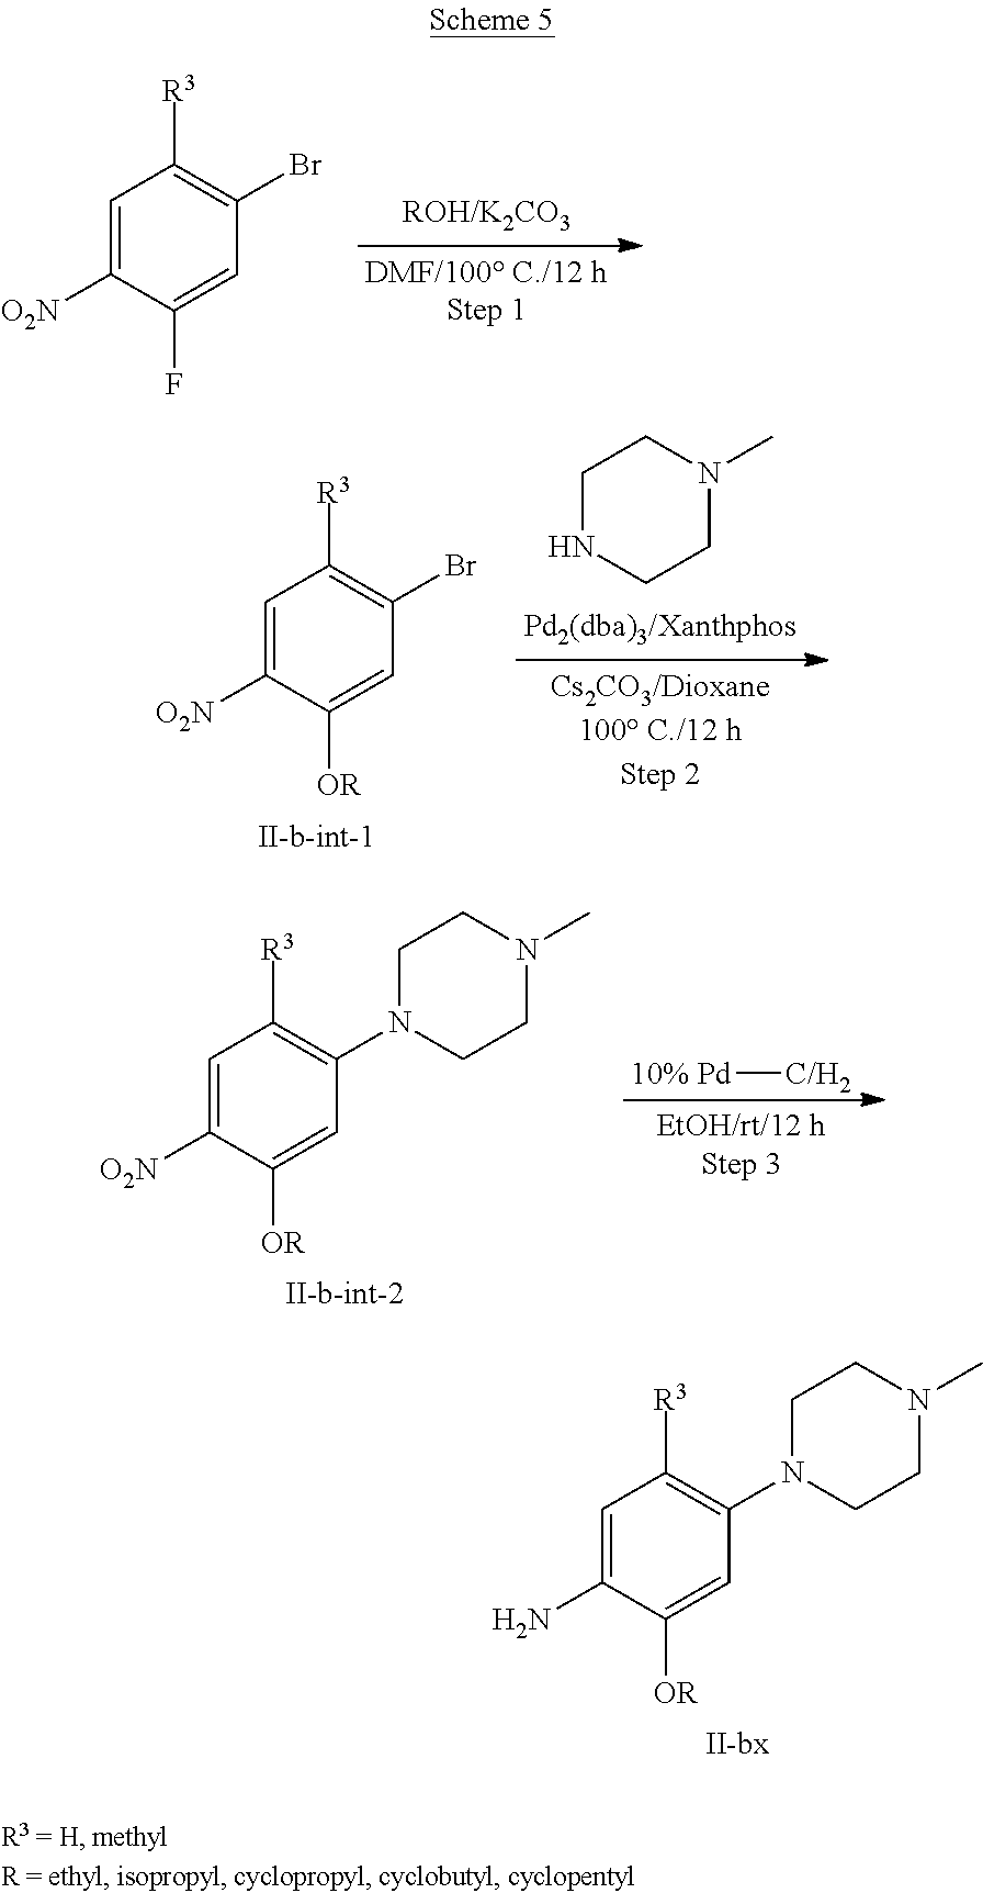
C1([O2N])=CC([R3])=C(Br)C=C1F.C1CN(C2=C([R3])C=C(N)C([OR])=C2)CCN1C.BrC1=C([R3])C=C([O2N])C([OR])=C1.C1NCCN(C)C1.C1CN(C2=C([R3])C=C([O2N])C([OR])=C2)CCN1C.[10% Pd][C/H2]
